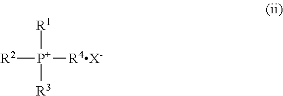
[R2][P+]([R1])([R3])[R4X-]
